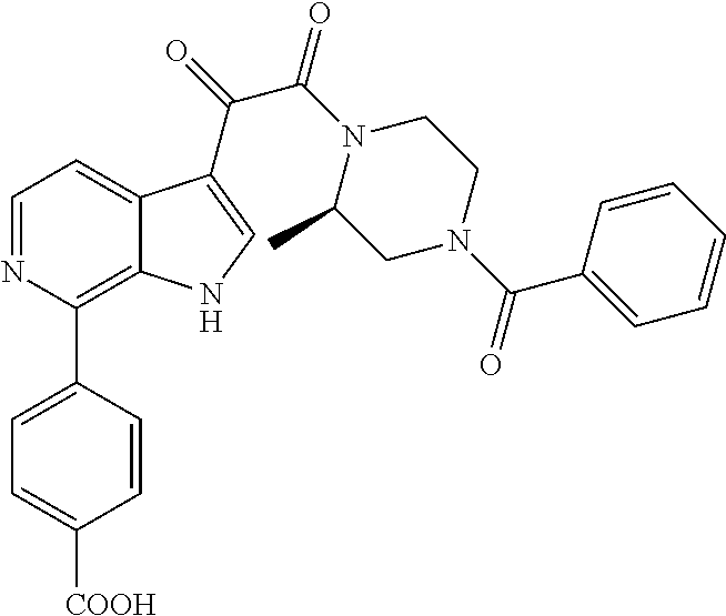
C1=NC(C2=CC=C([COOH])C=C2)=C2C(=C1)C(C(=O)C(N1C(C)CN(C(C3=CC=CC=C3)=O)CC1)=O)=CN2
